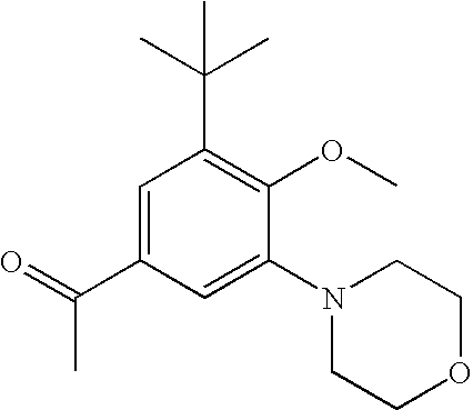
C1=C(C(C)=O)C=C(N2CCOCC2)C(OC)=C1C(C)(C)C
